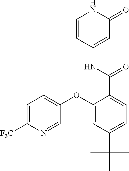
C1=CC(NC(C2=CC=C(C(C)(C)C)C=C2OC2=CC=C([F3C])N=C2)=O)=CC(=O)N1
